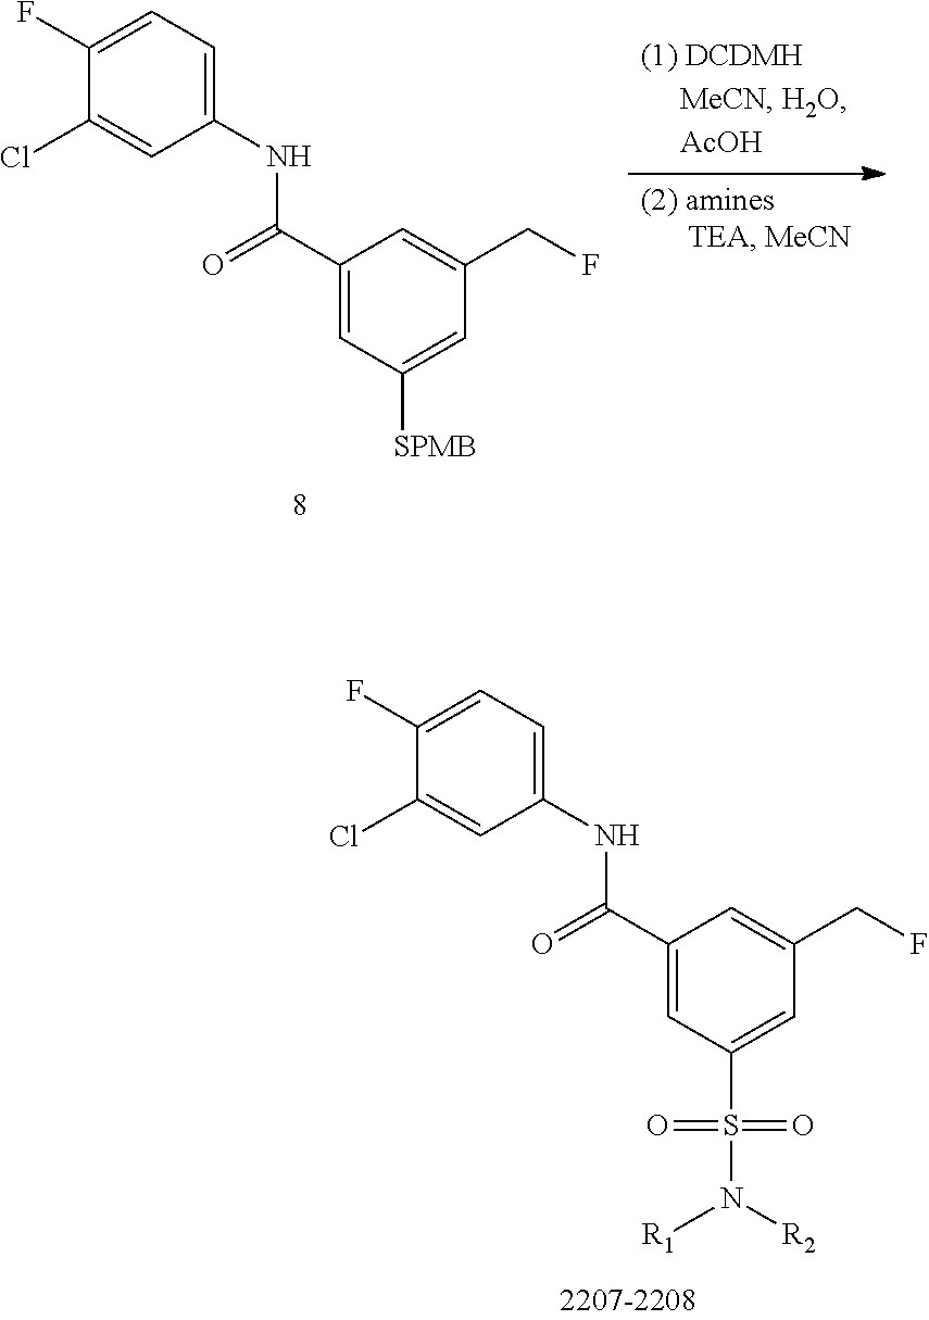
C1(C(=O)NC2=CC=C(F)C(Cl)=C2)=CC(S(=O)(=O)N([R1])[R2])=CC(CF)=C1.C1(C(=O)NC2=CC=C(F)C(Cl)=C2)=CC([SPMB])=CC(CF)=C1
